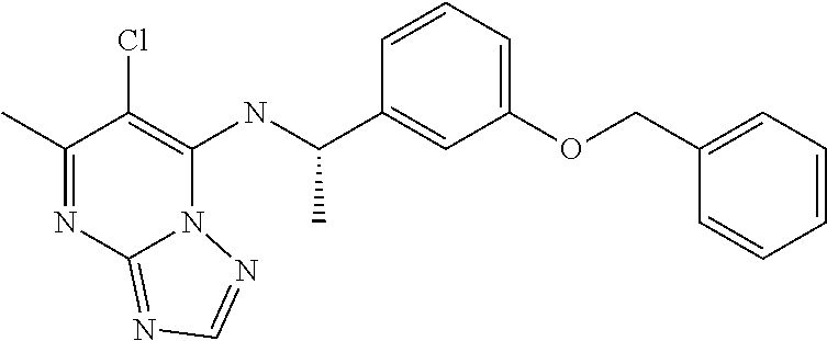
C1(C)=NC2=NC=NN2C(NC(C2=CC(OCC3=CC=CC=C3)=CC=C2)C)=C1Cl
